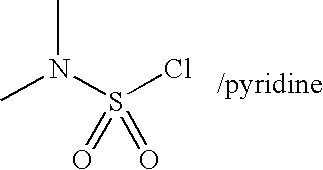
CN(S(Cl)(=O)=O)C
